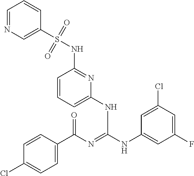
C1=CC(C(N=C(NC2=CC(F)=CC(Cl)=C2)NC2=CC=CC(NS(C3=CN=CC=C3)(=O)=O)=N2)=O)=CC=C1Cl
